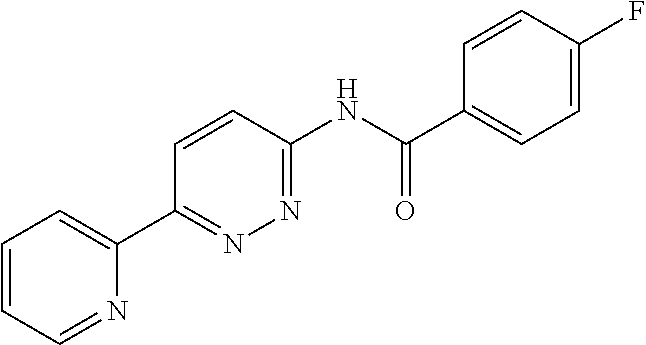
C1=CC=NC(C2=NN=C(NC(C3=CC=C(F)C=C3)=O)C=C2)=C1
